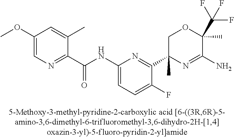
C1(C(NC2=CC=C(F)C(C3(C)N=C(N)C(C)(C(F)(F)F)OC3)=N2)=O)=NC=C(OC)C=C1C
